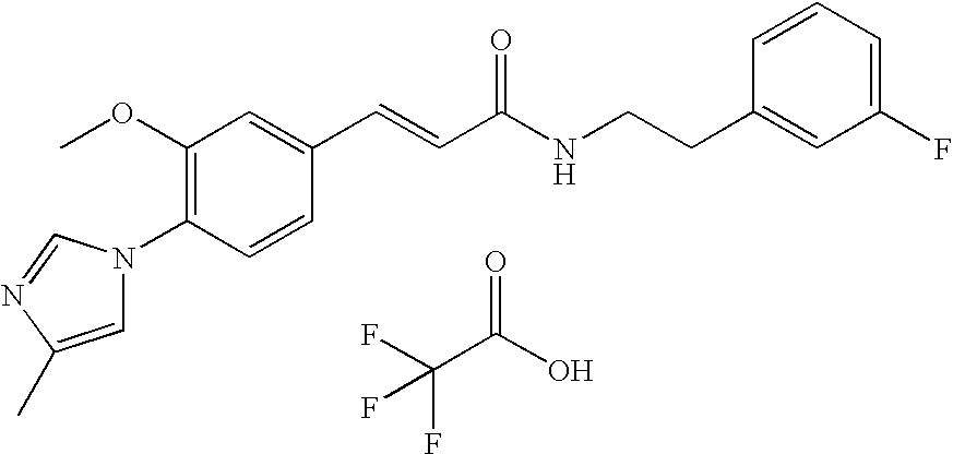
C1(OC)=C(N2C=C(C)N=C2)C=CC(C=CC(NCCC2=CC(F)=CC=C2)=O)=C1.FC(C(O)=O)(F)F
